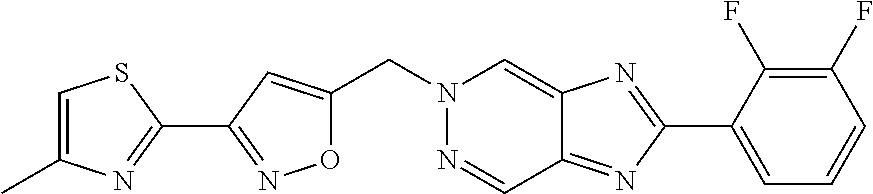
C(N1N=CC2=NC(C3=CC=CC(F)=C3F)=NC2=C1)C1=CC(C2=NC(C)=CS2)=NO1
